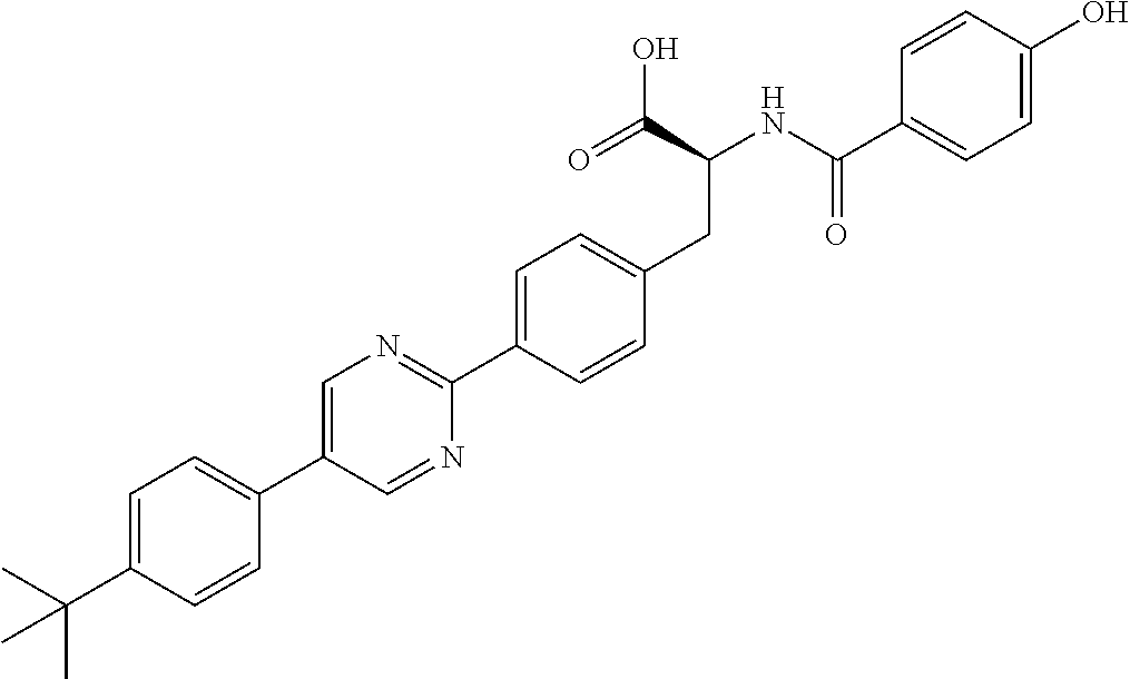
CC(C1=CC=C(C2=CN=C(C3=CC=C(CC(C(O)=O)NC(=O)C4=CC=C(O)C=C4)C=C3)N=C2)C=C1)(C)C
